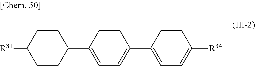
C1(C2CCC([R31])CC2)=CC=C(C2=CC=C([R34])C=C2)C=C1
